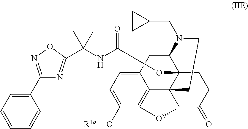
C1(C2=NOC(C(NC(=O)OC34C56C7=C(C(O[R1a])=CC=C7CC3N(CC3CC3)CC5)OC6C(=O)CC4)(C)C)=N2)=CC=CC=C1
